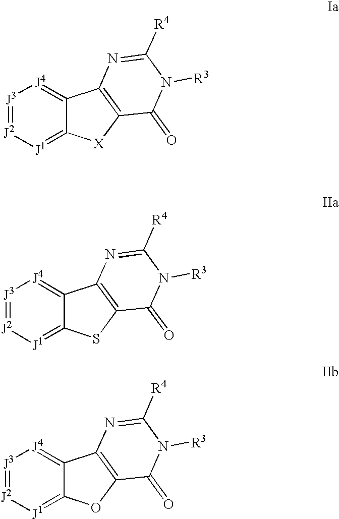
[J3]1=[J2][J1]=C2C(=[J4]1)C1=C([X]2)C(=O)N([R3])C([R4])=N1.[J3]1=[J2][J1]=C2C(=[J4]1)C1=C(S2)C(=O)N([R3])C([R4])=N1.[J3]1=[J2][J1]=C2C(=[J4]1)C1=C(O2)C(=O)N([R3])C([R4])=N1
